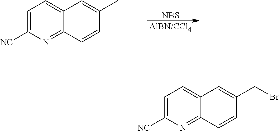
[NBS].[AlBN/CCl4].C1=C([NC])N=C2C(=C1)C=C(C)C=C2.C1=C([NC])N=C2C(=C1)C=C(CBr)C=C2
